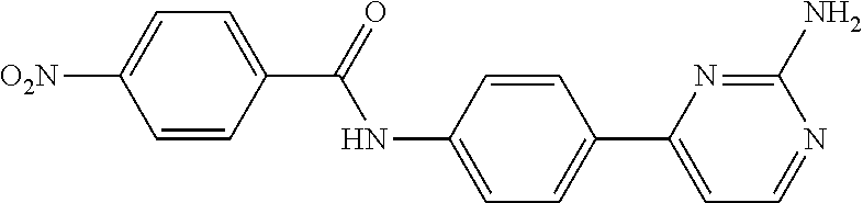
C1=CC(C(=O)NC2=CC=C(C3=CC=NC(N)=N3)C=C2)=CC=C1[O2N]
